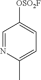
C1=NC(C)=CC=C1[OSO2F]
